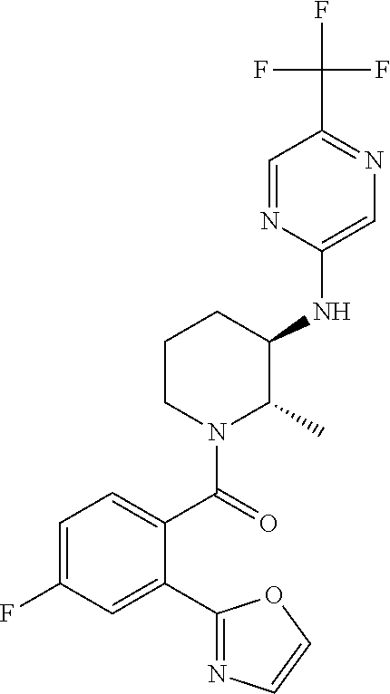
C1CN(C(=O)C2=CC=C(F)C=C2C2=NC=CO2)C(C)C(NC2=CN=C(C(F)(F)F)C=N2)C1
